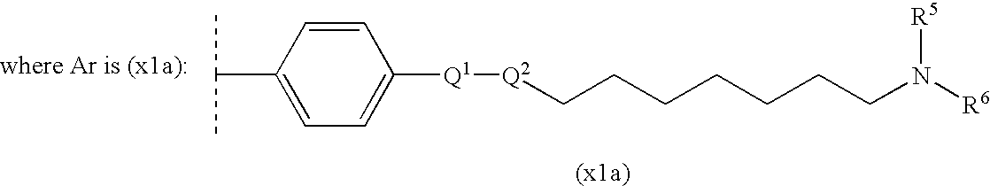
C1(C(C)C)=CC=C([Q1][Q2]CCCCCCCN([R6])[R5])C=C1
